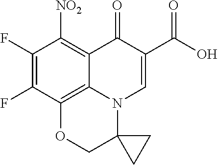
C12=C([NO2])C(F)=C(F)C3=C1N(C=C(C(O)=O)C2=O)C1(CC1)CO3
